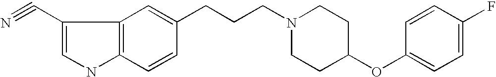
C12=C(C=CC(CCCN3CCC(OC4=CC=C(F)C=C4)CC3)=C1)NC=C2C#N
